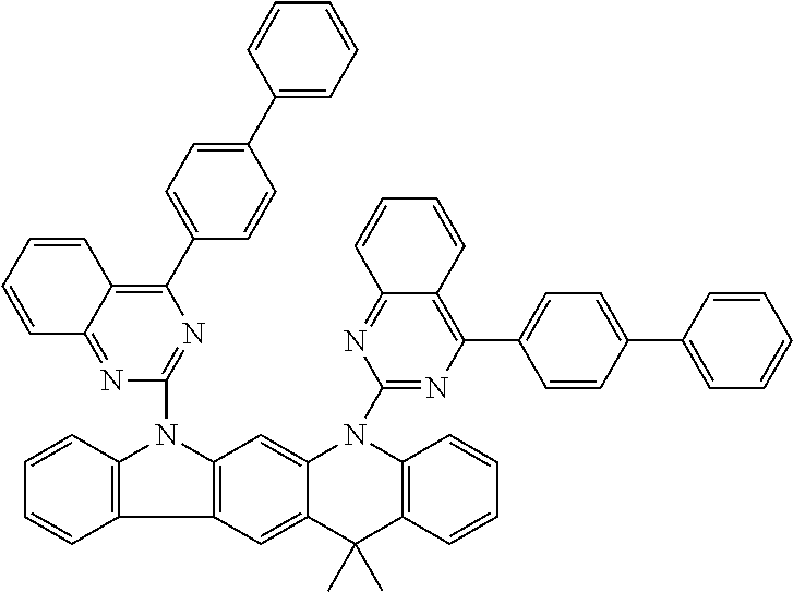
C12=C(C3=C(N1C1=NC(C4=CC=C(C5=CC=CC=C5)C=C4)=C4C(=N1)C=CC=C4)C=C1C(=C3)C(C)(C)C3=C(N1C1=NC(C4=CC=C(C5=CC=CC=C5)C=C4)=C4C(=N1)C=CC=C4)C=CC=C3)C=CC=C2
